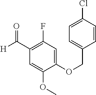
C1(C([H])=O)=C(F)C=C(OCC2=CC=C(Cl)C=C2)C(OC)=C1
